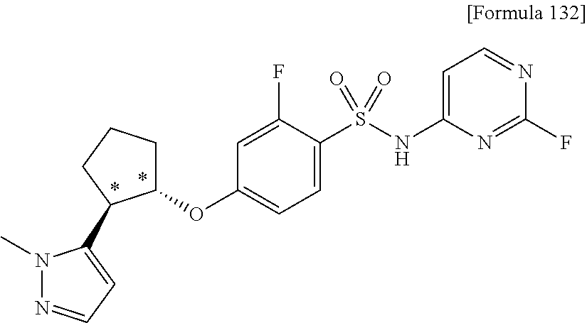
O(C1=CC=C(S(NC2=CC=NC(F)=N2)(=O)=O)C(F)=C1)C1CCCC1C1=CC=NN1C
